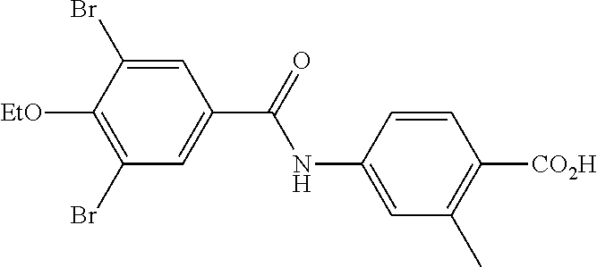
C1=C(NC(C2=CC(Br)=C([EtO])C(Br)=C2)=O)C=CC([CO2H])=C1C
